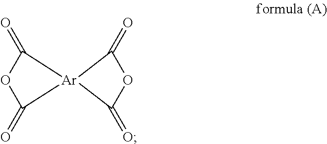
O=C1OC(=O)[Ar]12C(=O)OC2=O
